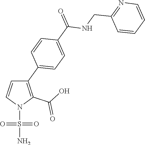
C1(C2=CC=C(C(=O)NCC3=NC=CC=C3)C=C2)=C(C(O)=O)N(S(=O)(=O)N)C=C1
